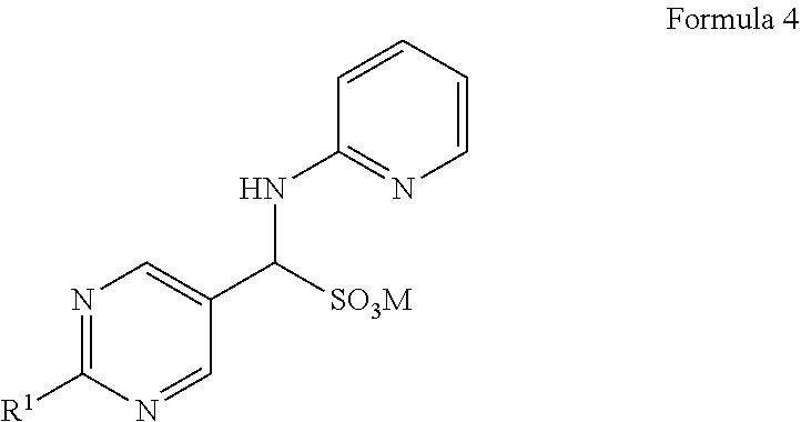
C1=CN=C(NC(C2=CN=C([R1])N=C2)[SO3M])C=C1
